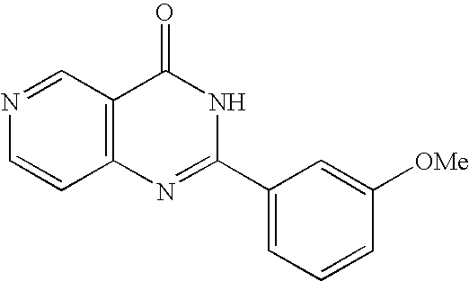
C12=C(C(=O)NC(C3=CC=CC([OMe])=C3)=N1)C=NC=C2
